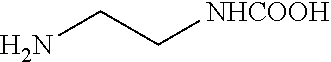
NCC[NHCOOH]
